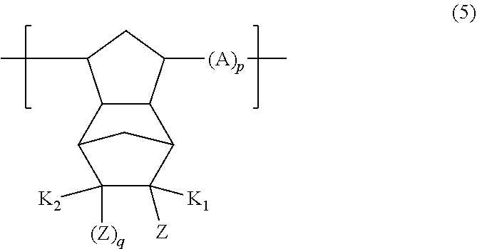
C1([(Z)q])([K2])C([K1])([Z])C2C3C(C1C2)C(C)CC3[(A)p]C
